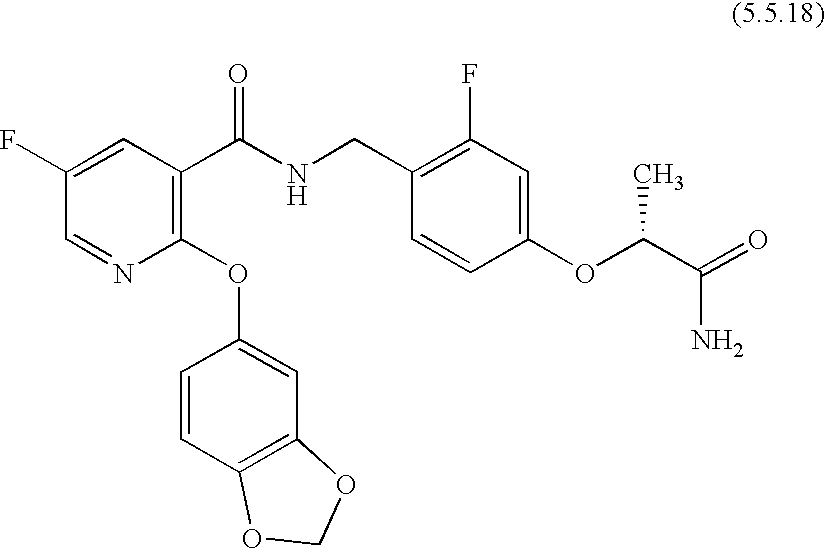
C1(F)=CC(C(NCC2=C(F)C=C(OC(C(=O)N)C)C=C2)=O)=C(OC2=CC3=C(C=C2)OCO3)N=C1
